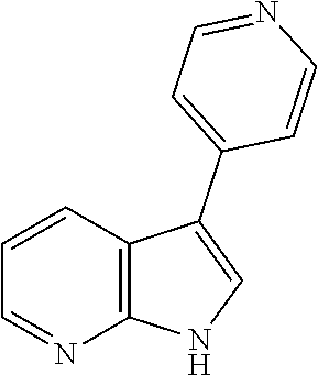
C1=CC2=C(N=C1)NC=C2C1=CC=NC=C1
